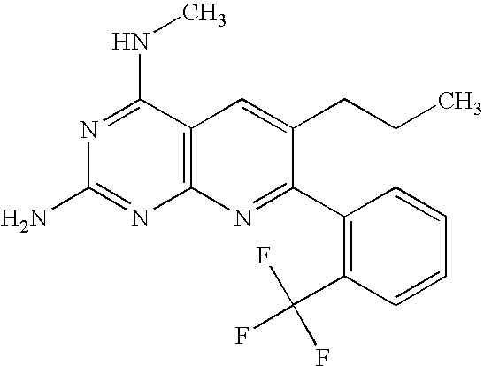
N1=C(NC)C2=C(N=C1N)N=C(C1=C(C(F)(F)F)C=CC=C1)C(CCC)=C2
